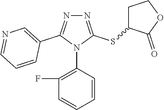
N1=C(SC2CCOC2=O)N(C2=C(F)C=CC=C2)C(C2=CN=CC=C2)=N1
